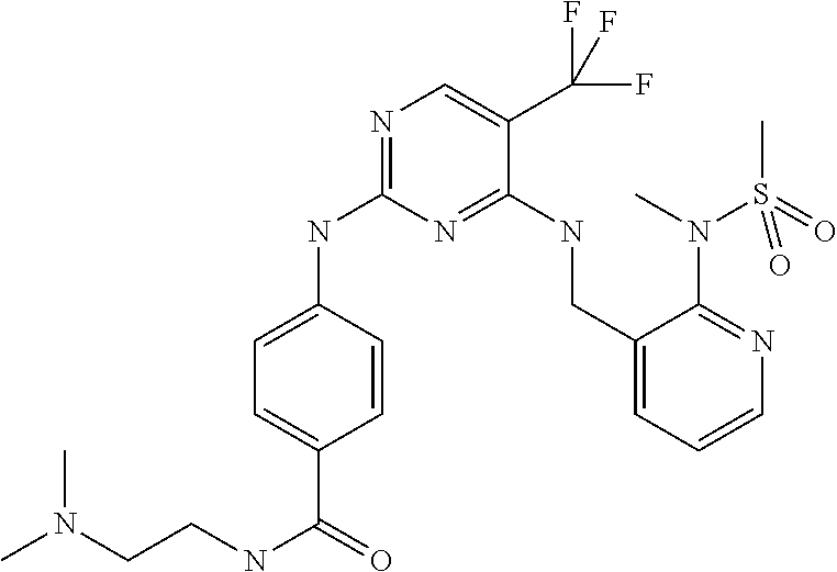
C1=C(NC2=NC=C(C(F)(F)F)C(NCC3=CC=CN=C3N(C)S(C)(=O)=O)=N2)C=CC(C(=O)NCCN(C)C)=C1
